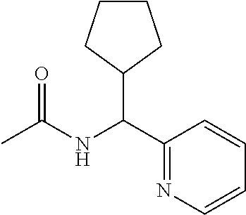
N(C(C1=NC=CC=C1)C1CCCC1)C(C)=O
